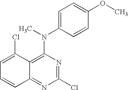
C12=NC(Cl)=NC(N(C3=CC=C(OC)C=C3)C)=C1C(Cl)=CC=C2
